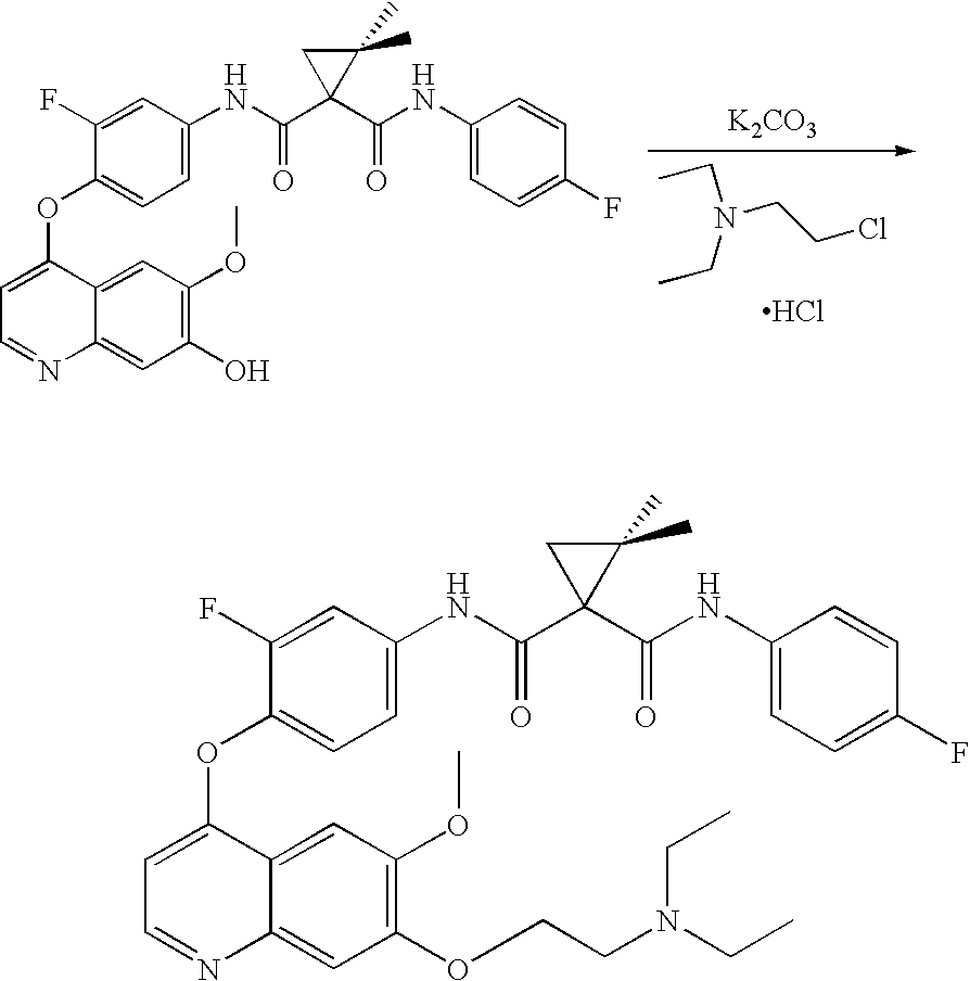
CCN(CC)CCCl.Cl.[K2CO3].C1=NC2=CC(O)=C(OC)C=C2C(OC2=CC=C(NC(C3(C(NC4=CC=C(F)C=C4)=O)C(C)(C)C3)=O)C=C2F)=C1.C1=NC2=CC(OCCN(CC)CC)=C(OC)C=C2C(OC2=CC=C(NC(C3(C(NC4=CC=C(F)C=C4)=O)C(C)(C)C3)=O)C=C2F)=C1
